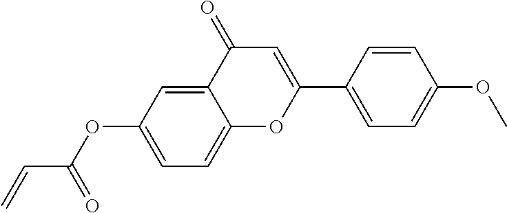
C(C(OC1=CC=C2C(=C1)C(=O)C=C(C1=CC=C(OC)C=C1)O2)=O)=C
